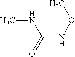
C(NOC)(NC)=O
